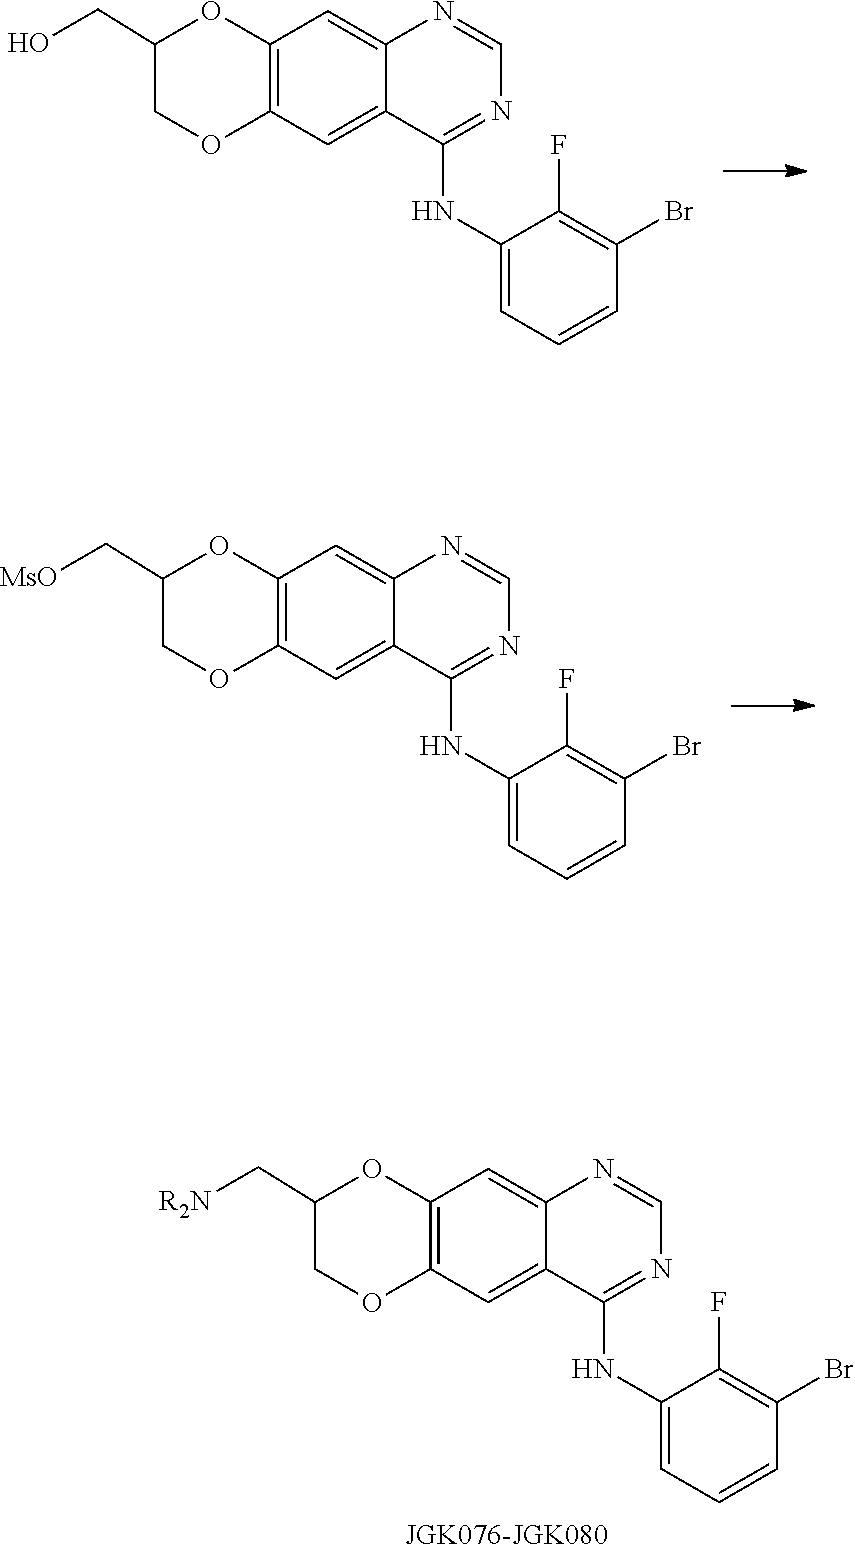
C1(CO)COC2=C(C=C3C(=C2)C(NC2=CC=CC(Br)=C2F)=NC=N3)O1.C1(C[MsO])COC2=C(C=C3C(=C2)C(NC2=CC=CC(Br)=C2F)=NC=N3)O1.C1(C[R2N])COC2=C(C=C3C(=C2)C(NC2=CC=CC(Br)=C2F)=NC=N3)O1
